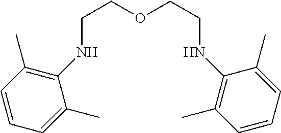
C(COCCNC1=C(C)C=CC=C1C)NC1=C(C)C=CC=C1C
